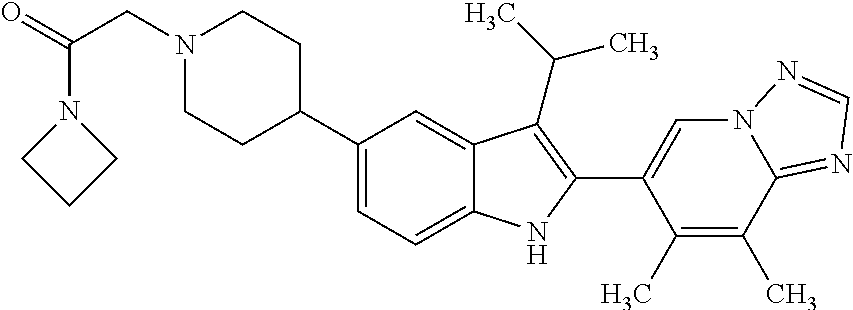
N1(CC(=O)N2CCC2)CCC(C2=CC=C3C(=C2)C(C(C)C)=C(C2=CN4C(=NC=N4)C(C)=C2C)N3)CC1
